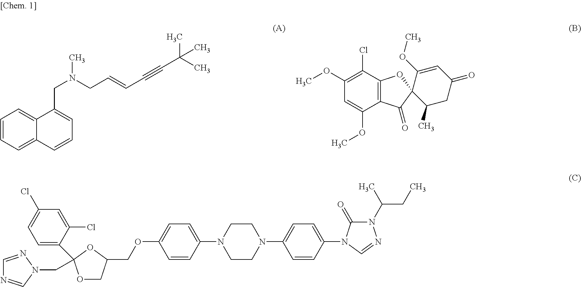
C1=CC=C2C(=C1)C(CN(C)CC=CC#CC(C)(C)C)=CC=C2.C12=C(C(Cl)=C(OC)C=C1OC)OC1(C2=O)C(C)CC(=O)C=C1OC.C1=NN(CC2(C3=CC=C(Cl)C=C3Cl)OCC(COC3=CC=C(N4CCN(C5=CC=C(N6C(=O)N(C(C)CC)N=C6)C=C5)CC4)C=C3)O2)C=N1
